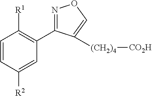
C1([R2])=CC(C2=NOC=C2[(CH2)4][CO2H])=C([R1])C=C1
